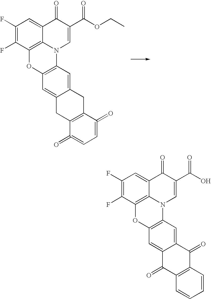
C1(F)=C(F)C2=C3C(=C1)C(=O)C(C(OCC)=O)=CN3C1=C(O2)C=C2C(=C1)CC1=C(C2)C(=O)=CC=C1=O.C1(F)=C(F)C2=C3C(=C1)C(=O)C(C(O)=O)=CN3C1=C(O2)C=C2C(=C1)C(=O)C1=C(C2=O)C=CC=C1
